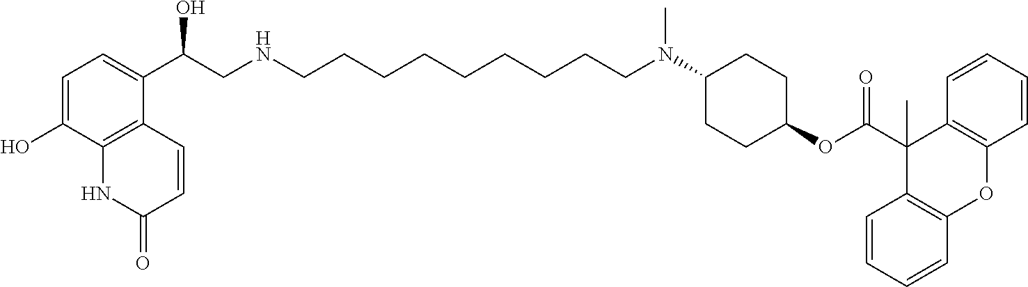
C1=C(O)C2=C(C(C(CNCCCCCCCCCN(C3CCC(OC(C4(C)C5=C(OC6=C4C=CC=C6)C=CC=C5)=O)CC3)C)O)=C1)C=CC(=O)N2
